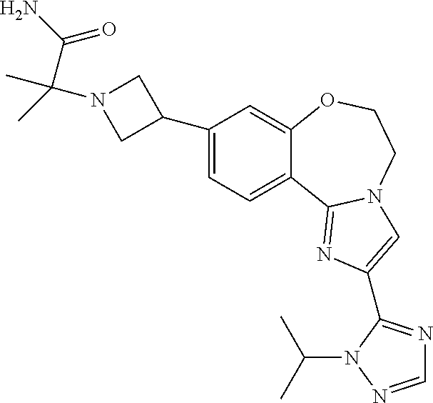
C1(C2CN(C(C)(C(N)=O)C)C2)=CC=C2C(=C1)OCCN1C2=NC(C2=NC=NN2C(C)C)=C1
